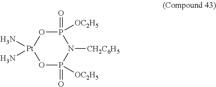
P1(=O)([OC2H5])O[Pt](N)(N)OP(=O)([OC2H5])N1[CH2C6H5]
